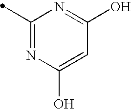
C1(C)=NC(O)=CC(O)=N1
